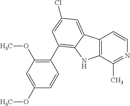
C12=C(C(C)=NC=C1)NC1=C(C3=C(OC)C=C(OC)C=C3)C=C(Cl)C=C21
